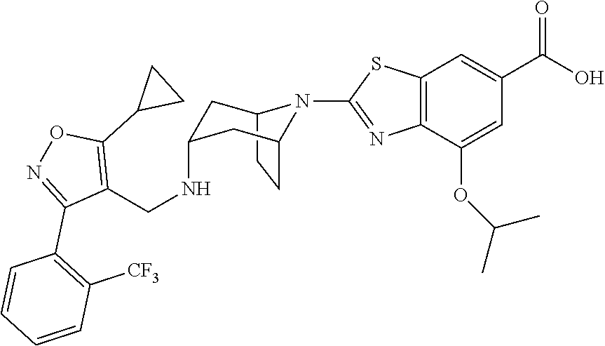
C12CCC(CC(NCC3=C(C4CC4)ON=C3C3=C([CF3])C=CC=C3)C1)N2C1=NC2=C(C=C(C(O)=O)C=C2OC(C)C)S1
